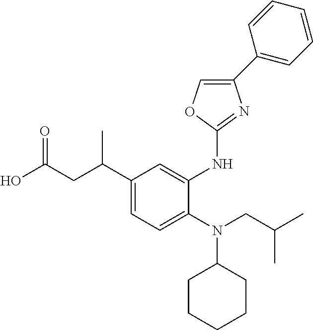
C1(C(CC(O)=O)C)=CC=C(N(CC(C)C)C2CCCCC2)C(NC2=NC(C3=CC=CC=C3)=CO2)=C1
